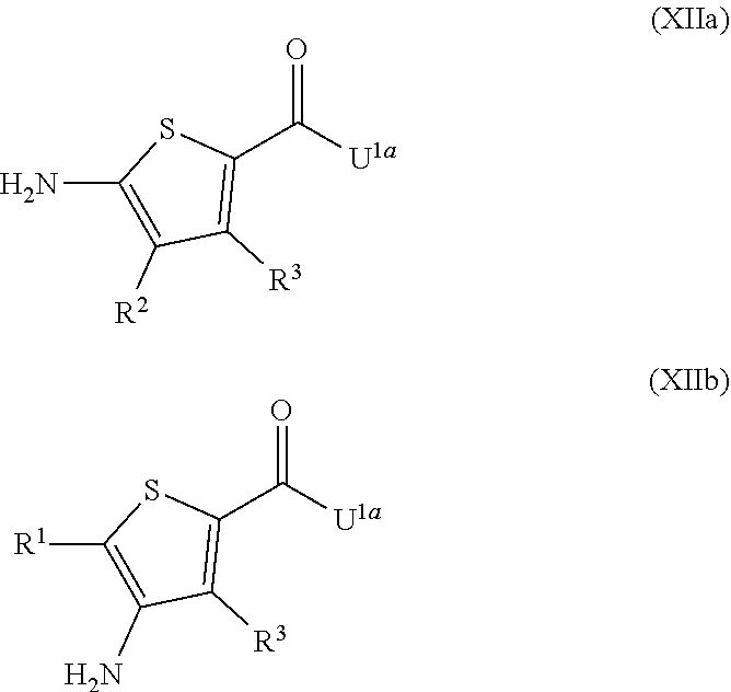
C1(N)=C([R2])C([R3])=C(C(=O)[U1a])S1.C1([R1])=C(N)C([R3])=C(C(=O)[U1a])S1
